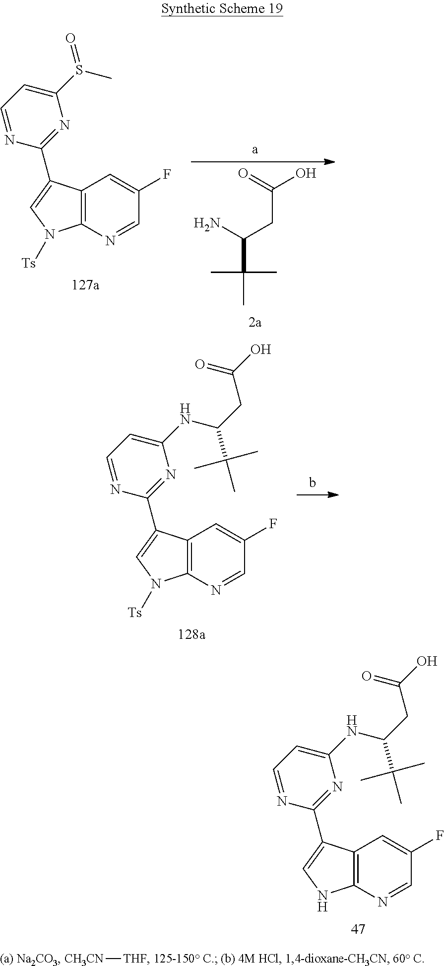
C12=C(N=CC(F)=C1)N([Ts])C=C2C1=NC(S(=O)C)=CC=N1.C(C(C)(C)C)(N)CC(O)=O.C12=C(N=CC(F)=C1)NC=C2C1=NC(NC(CC(O)=O)C(C)(C)C)=CC=N1.C12=C(N=CC(F)=C1)N([Ts])C=C2C1=NC(NC(CC(O)=O)C(C)(C)C)=CC=N1.[CH3CN][THF]
